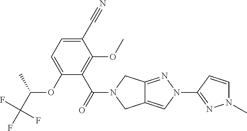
O(C1=CC=C(C#N)C(OC)=C1C(=O)N1CC2=CN(C3=NN(C)C=C3)N=C2C1)C(C(F)(F)F)C
